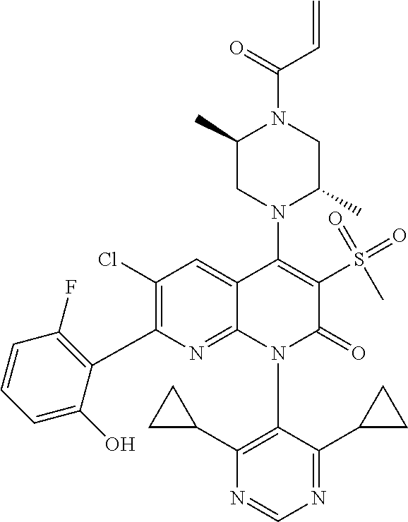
N1=CN=C(C2CC2)C(N2C(=O)C(S(=O)(=O)C)=C(N3C(C)CN(C(C=C)=O)C(C)C3)C3=CC(Cl)=C(C4=C(F)C=CC=C4O)N=C23)=C1C1CC1
